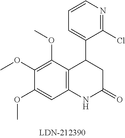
C12=C(C(OC)=C(OC)C(OC)=C1)C(C1=CC=CN=C1Cl)CC(=O)N2
